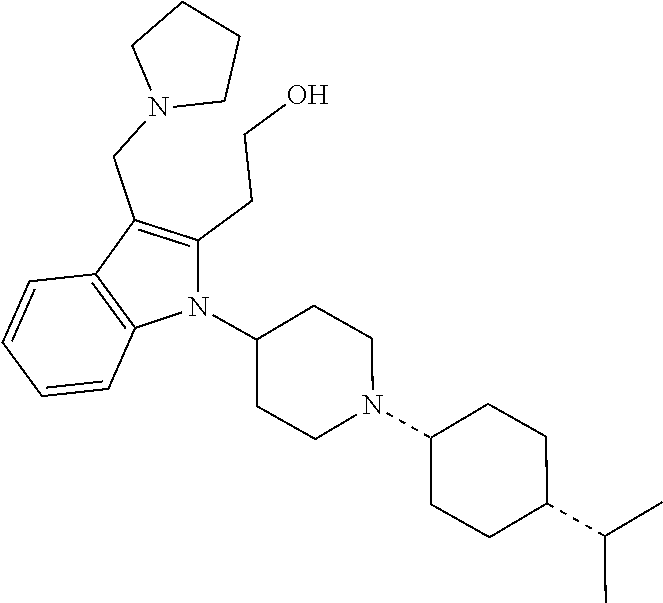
C1(CCO)=C(CN2CCCC2)C2=C(N1C1CCN(C3CCC(C(C)C)CC3)CC1)C=CC=C2
